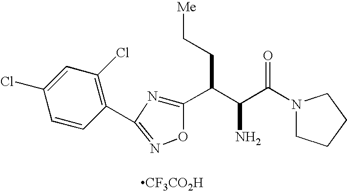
N1(C(C(C(C2=NC(C3=C(Cl)C=C(Cl)C=C3)=NO2)CC[Me])N)=O)CCCC1.[CF3CO2H]
